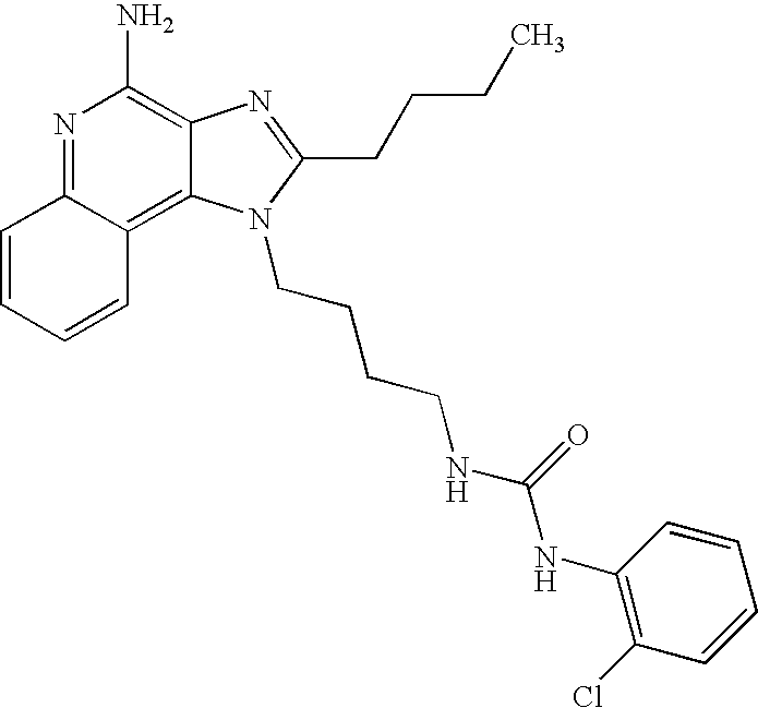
N1=C2C(=C3C(=C1N)N=C(CCCC)N3CCCCNC(NC1=C(Cl)C=CC=C1)=O)C=CC=C2
